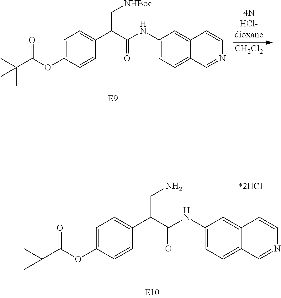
C1=C(OC(C(C)(C)C)=O)C=CC(C(C(NC2=CC=C3C(=C2)C=CN=C3)=O)C[NHBoc])=C1.[CH2Cl2].C1=C(OC(C(C)(C)C)=O)C=CC(C(C(NC2=CC=C3C(=C2)C=CN=C3)=O)CN)=C1.[*2HCl]
